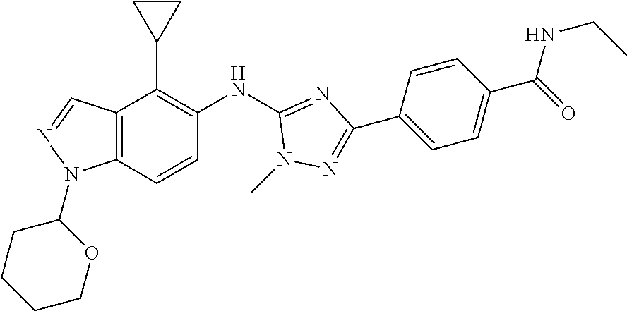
C12=C(C=CC(NC3=NC(C4=CC=C(C(=O)NCC)C=C4)=NN3C)=C1C1CC1)N(C1CCCCO1)N=C2
